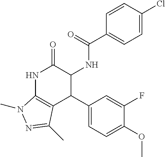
N1C2=C(C(C3=CC=C(OC)C(F)=C3)C(NC(=O)C3=CC=C(Cl)C=C3)C1=O)C(C)=NN2C
